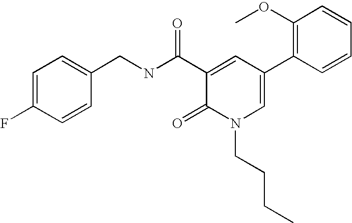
C1(CNC(C2=CC(C3=C(OC)C=CC=C3)=CN(CCCC)C2=O)=O)=CC=C(F)C=C1
